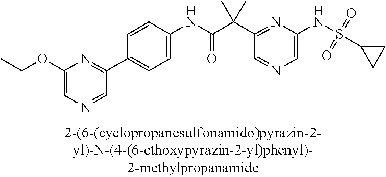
C1(NC(=O)C(C2=NC(NS(C3CC3)(=O)=O)=CN=C2)(C)C)=CC=C(C2=NC(OCC)=CN=C2)C=C1
